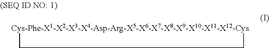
[Cys-Phe-X1-X2-X3-X4-Asp-Arg-X5-X6-X7-X8-X9-X10-X11-X12-Cys]1CC1
